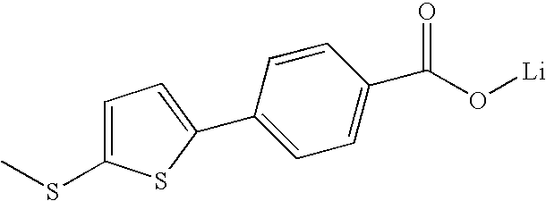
C1=C(SC)SC(C2=CC=C(C(O[Li])=O)C=C2)=C1
